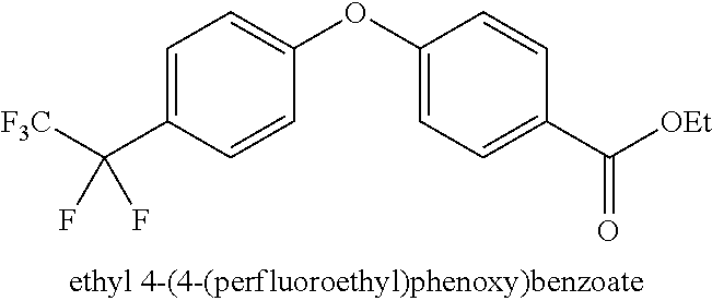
C1=C(C([F3C])(F)F)C=CC(OC2=CC=C(C([OEt])=O)C=C2)=C1
